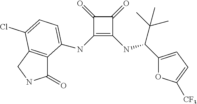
C1(=O)C(NC2=CC=C(Cl)C3=C2C(=O)NC3)=C(NC(C(C)(C)C)C2=CC=C([CF3])O2)C1=O
